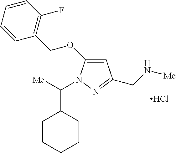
C1=C(OCC2=C(F)C=CC=C2)N(C([Me])C2CCCCC2)N=C1CN[Me].Cl
